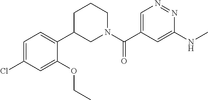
C1=C(C(N2CCCC(C3=CC=C(Cl)C=C3OCC)C2)=O)C=C(NC)N=N1
